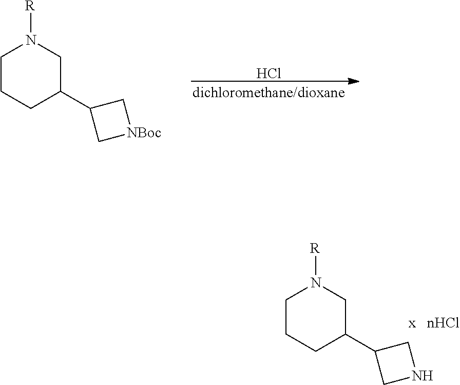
C1CCC(C2C[NBoc]C2)CN1[R].Cl.C1CCC(C2CNC2)CN1[R]
